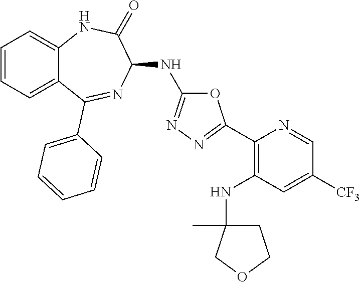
C1(C2=NN=C(NC3C(=O)NC4=CC=CC=C4C(C4=CC=CC=C4)=N3)O2)=C(NC2(C)CCOC2)C=C([CF3])C=N1
